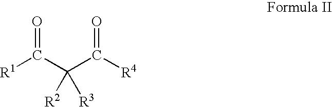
[R1]C(C(C([R4])=O)([R2])[R3])=O
